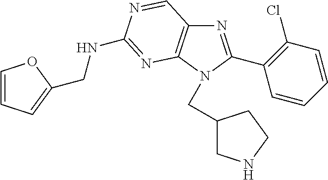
N1=C(C2=C(Cl)C=CC=C2)N(CC2CNCC2)C2=C1C=NC(NCC1=CC=CO1)=N2
